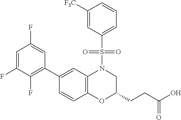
C1(C2=C(F)C(F)=CC(F)=C2)=CC2=C(C=C1)OC(CCC(O)=O)CN2S(C1=CC=CC([F3C])=C1)(=O)=O
